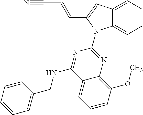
C12=CC=CC=C1N(C1=NC3=C(OC)C=CC=C3C(NCC3=CC=CC=C3)=N1)C(C=CC#N)=C2
